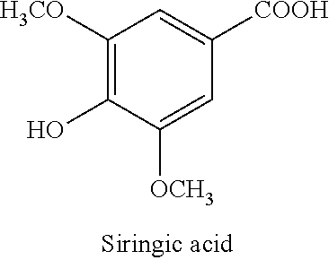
C1([H3CO])=C(O)C([OCH3])=CC([COOH])=C1
